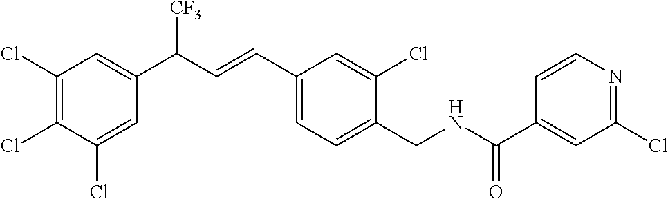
C1(Cl)=CC(C(C=CC2=CC=C(CNC(C3=CC(Cl)=NC=C3)=O)C(Cl)=C2)[CF3])=CC(Cl)=C1Cl
